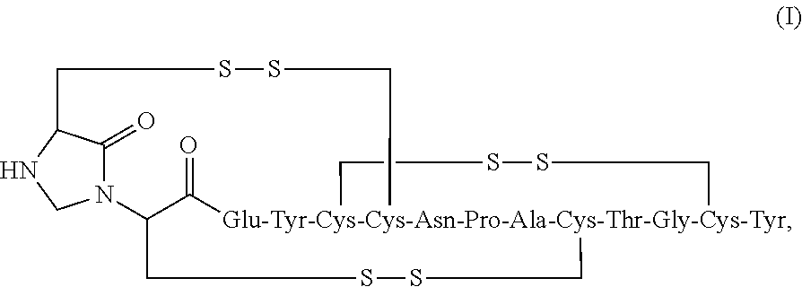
[Glu-Tyr-Cys-Cys-Asn-Pro-Ala-Cys-Thr-Gly-Cys-Tyr]123(C(=O)C(N4C(=O)C(NC4)CSSC1)CSSC2)CSSC3
